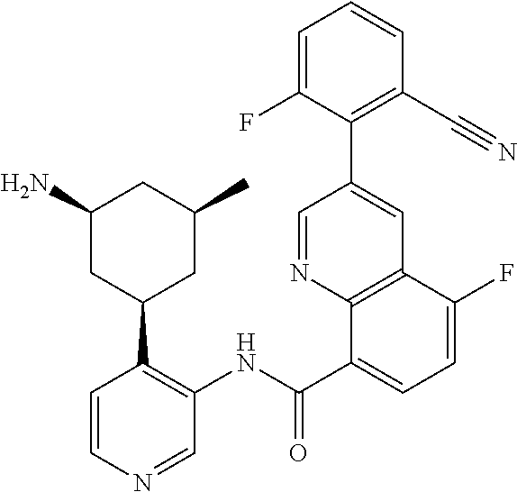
C1(C(NC2=C(C3CC(C)CC(N)C3)C=CN=C2)=O)=CC=C(F)C2=C1N=CC(C1=C(C#N)C=CC=C1F)=C2
